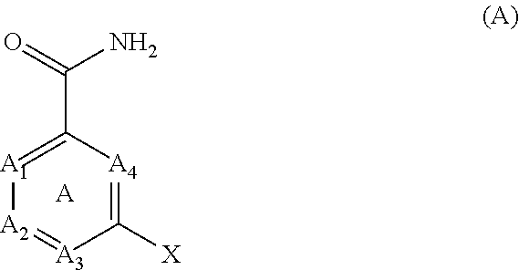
C1([X])=[A4]C(C(=O)N)=[A1][A2]=[A3]1.[A]
